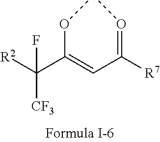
[R2]C(C(=CC([R7])=OC)OC)(F)[CF3]
